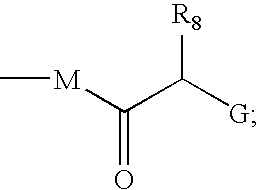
C(C([G])[R8])([M]C)=O
